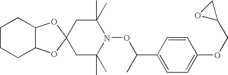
C12C(OC3(O1)CC(C)(C)N(OC(C1=CC=C(OCC4CO4)C=C1)C)C(C)(C)C3)CCCC2
